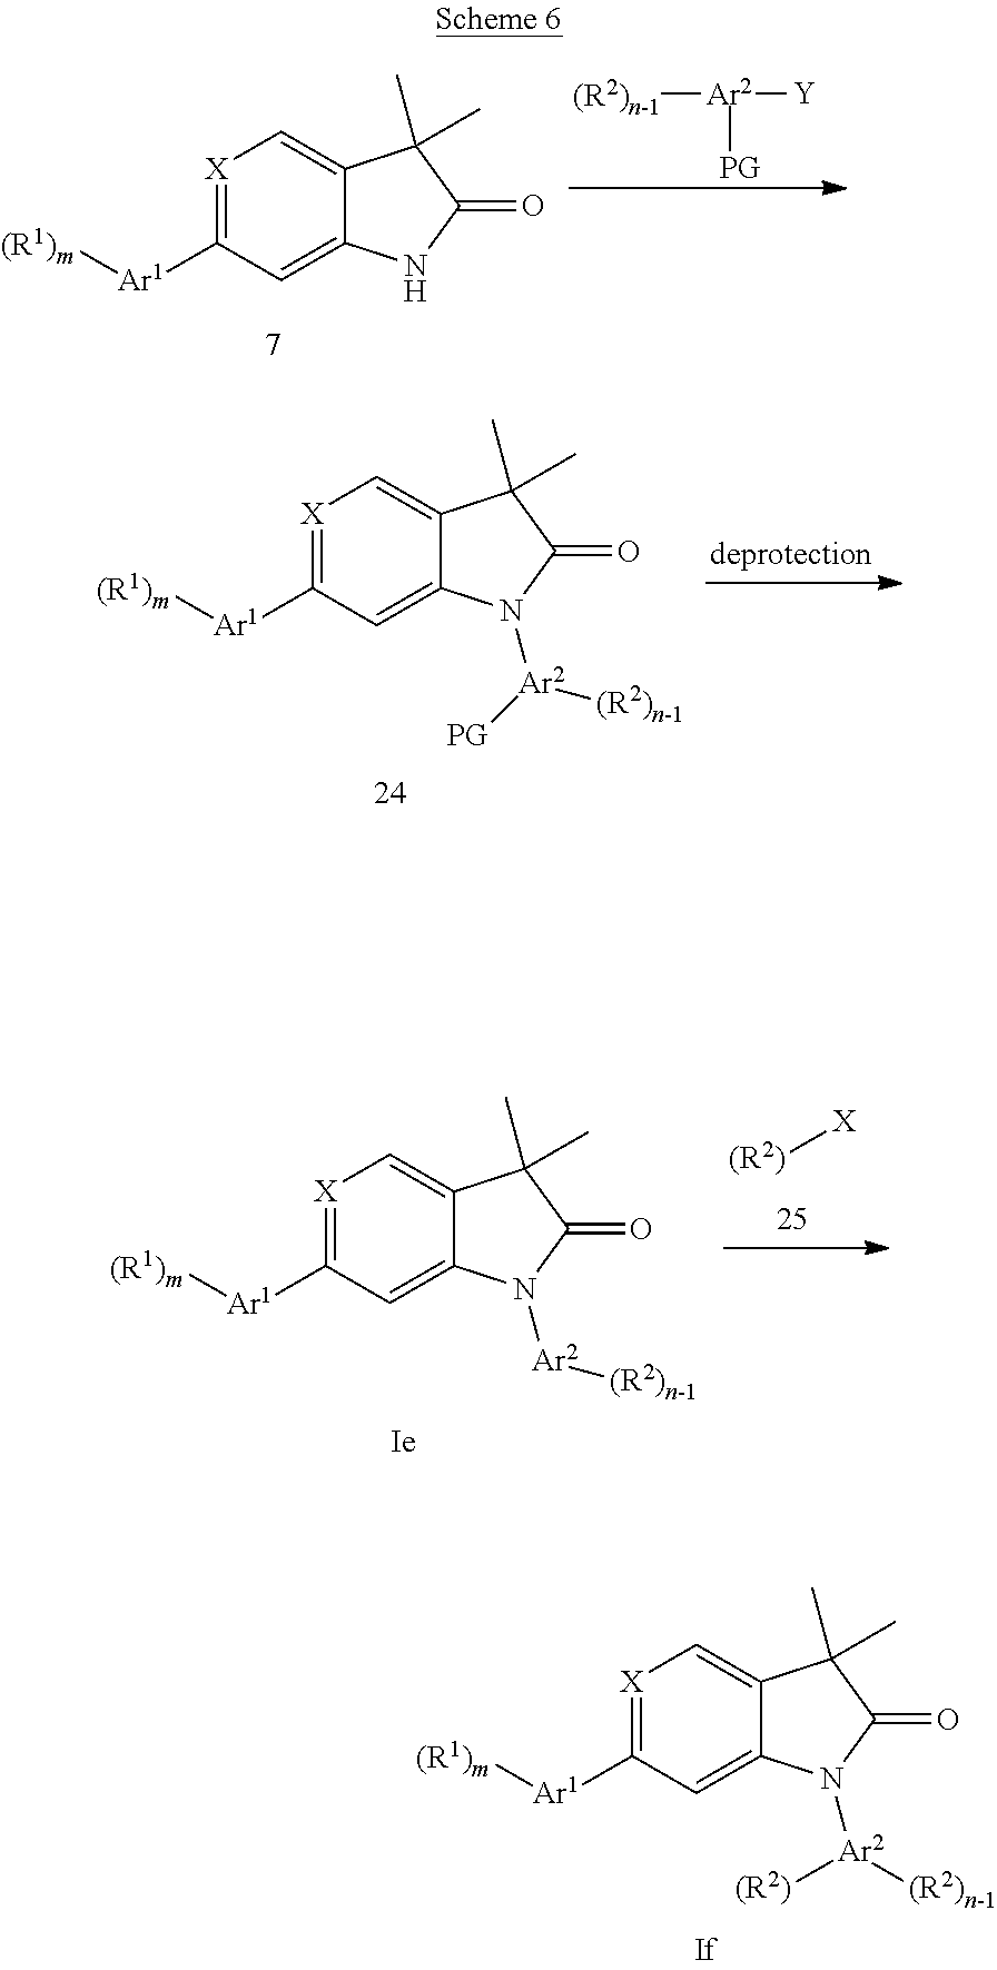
C12=CC([Ar1][(R1)m])=[X]C=C1C(C)(C)C(=O)N2.[(R2)n-1][Ar2]([Y])[PG].C12=CC([Ar1][(R1)m])=[X]C=C1C(C)(C)C(=O)N2[Ar2]([PG])[(R2)n-1].C12=CC([Ar1][(R1)m])=[X]C=C1C(C)(C)C(=O)N2[Ar2][(R2)n-1].[(R2)][X].C12=CC([Ar1][(R1)m])=[X]C=C1C(C)(C)C(=O)N2[Ar2]([(R2)n-1])[(R2)]
